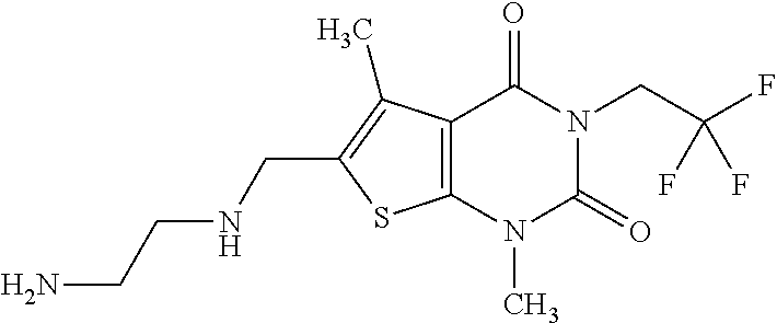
C12=C(N(C)C(=O)N(CC(F)(F)F)C1=O)SC(CNCCN)=C2C
